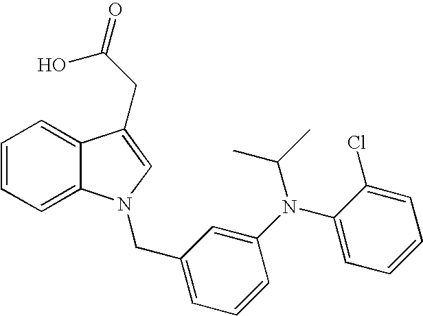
C1=CC=C2C(=C1)C(CC(O)=O)=CN2CC1=CC=CC(N(C2=CC=CC=C2Cl)C(C)C)=C1
